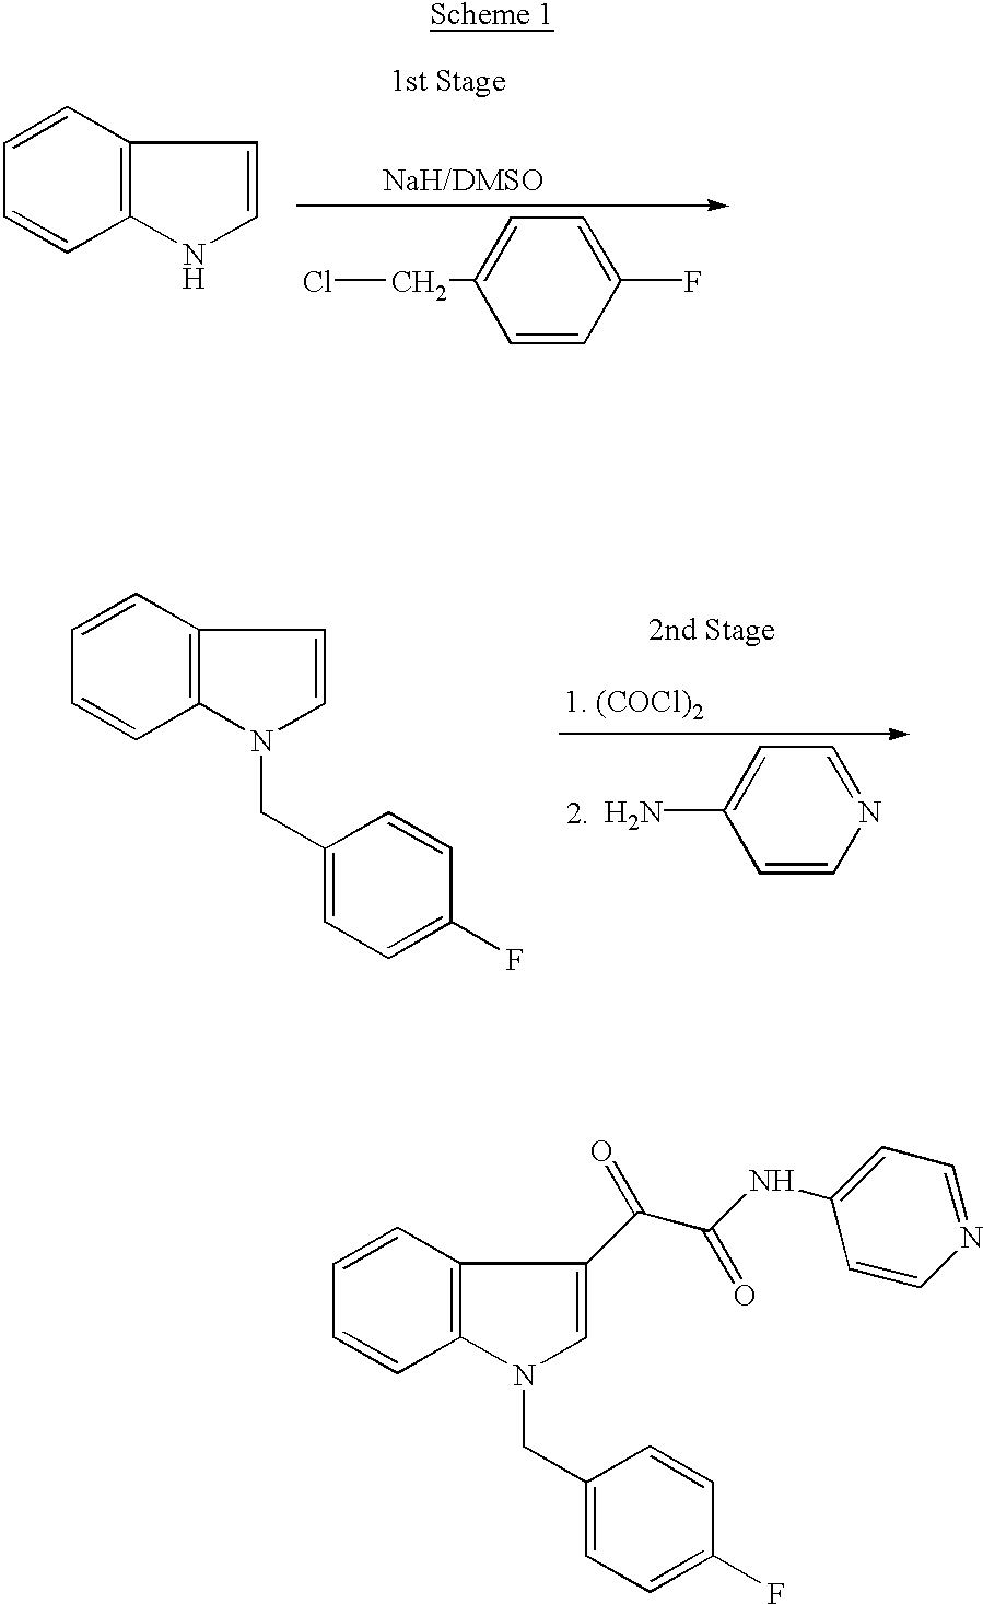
C1=CC=CC2=C1C=CN2.C1=C(CCl)C=CC(F)=C1.C1=CC=CC2=C1C=CN2CC1=CC=C(F)C=C1.C1=C(N)C=CN=C1.C1=CC=CC2=C1C(C(C(NC1=CC=NC=C1)=O)=O)=CN2CC1=CC=C(F)C=C1
